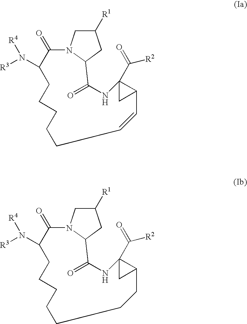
C1(=O)C(N([R3])[R4])CCCCCC=CC2C(C([R2])=O)(C2)NC(=O)C2N1CC([R1])C2.C1(=O)C(N([R3])[R4])CCCCCCCC2C(C([R2])=O)(C2)NC(=O)C2N1CC([R1])C2
